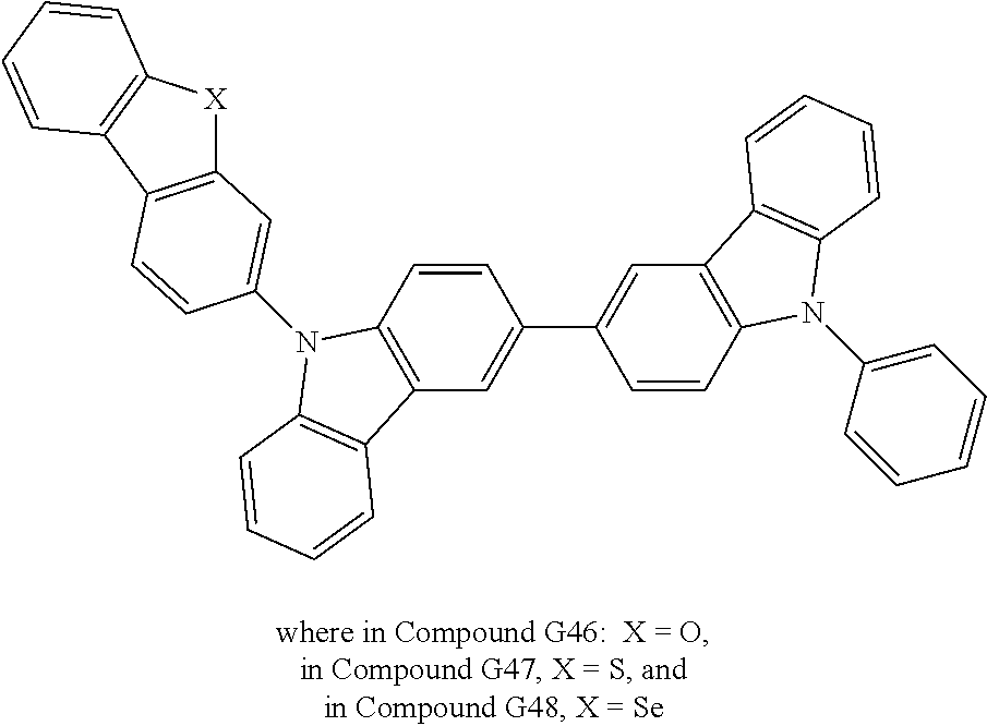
C12=C(C3=C([X]1)C=CC=C3)C=CC(N1C3=C(C=C(C4=CC5=C(C=C4)N(C4=CC=CC=C4)C4=C5C=CC=C4)C=C3)C3=C1C=CC=C3)=C2
